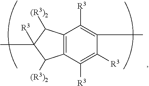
C12=C(C([R3])=C([R3])C(C)=C1[R3])C([(R3)2])C(C)([R3])C2[(R3)2]
